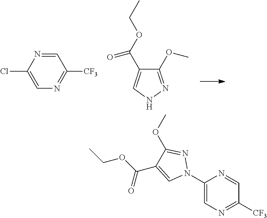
C1=NC(Cl)=CN=C1[CF3].C1(OC)=NNC=C1C(OCC)=O.C1(N2N=C(OC)C(C(OCC)=O)=C2)=CN=C([CF3])C=N1
